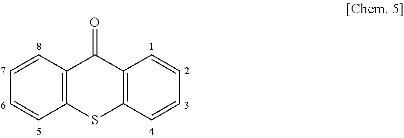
C12=C(SC3=C(C1=O)C=CC=C3)C=CC=C2
